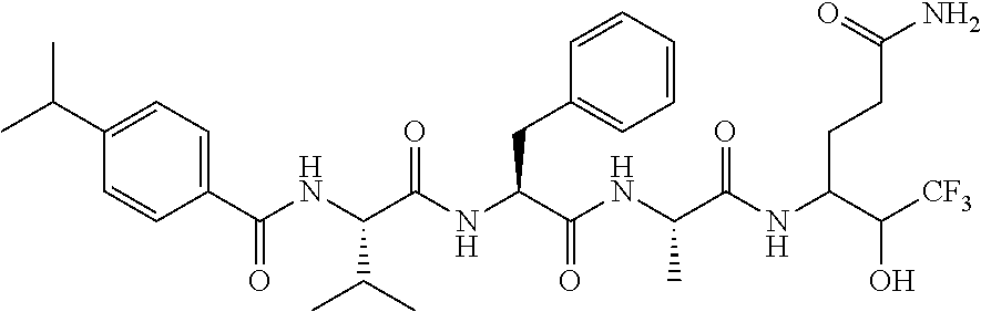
C(NC(C(NC(C(NC(C(NC(C([CF3])O)CCC(N)=O)=O)C)=O)CC1=CC=CC=C1)=O)C(C)C)(=O)C1=CC=C(C(C)C)C=C1
